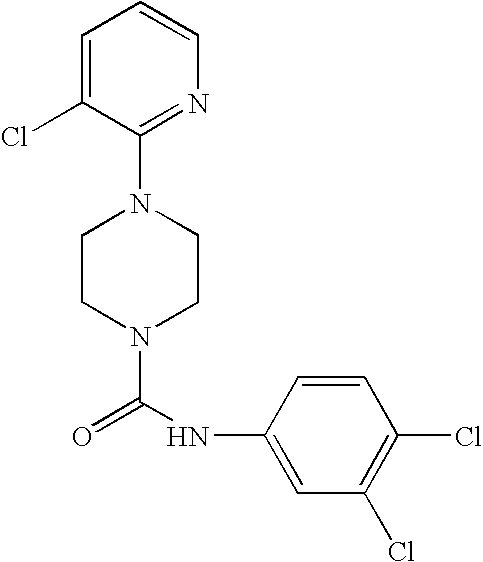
N1(C(NC2=CC(Cl)=C(Cl)C=C2)=O)CCN(C2=NC=CC=C2Cl)CC1
